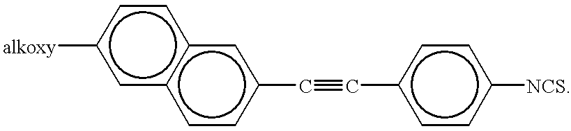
[alkoxy]c1cc2c(cc1)cc(C#Cc1ccc([NCS])cc1)cc2
